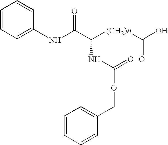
C1(NC(C([(CH2)n]C(O)=O)NC(OCC2=CC=CC=C2)=O)=O)=CC=CC=C1
